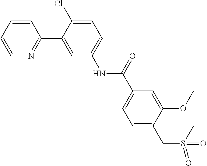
N1=C(C2=CC(NC(C3=CC=C(CS(=O)(=O)C)C(OC)=C3)=O)=CC=C2Cl)C=CC=C1
